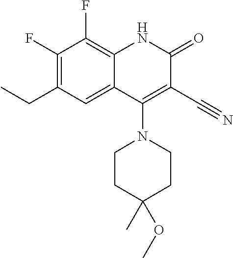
C1(F)=C(CC)C=C2C(=C1F)NC(=O)C(C#N)=C2N1CCC(C)(OC)CC1
